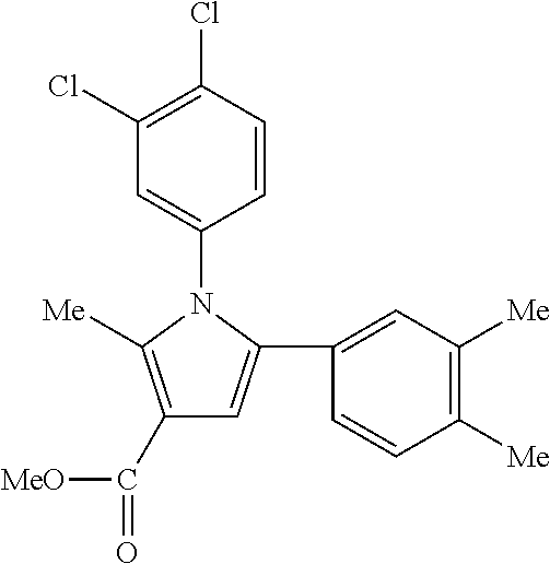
C1(C([MeO])=O)=C([Me])N(C2=CC(Cl)=C(Cl)C=C2)C(C2=CC([Me])=C([Me])C=C2)=C1
